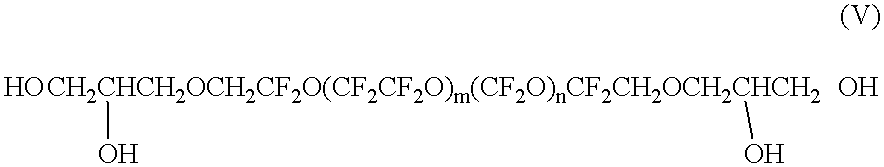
[CH2CHCH2OCH2CF2O(CF2CF2O)m(CF2O)nCF2CH2OCH2CHCH2](O)O
